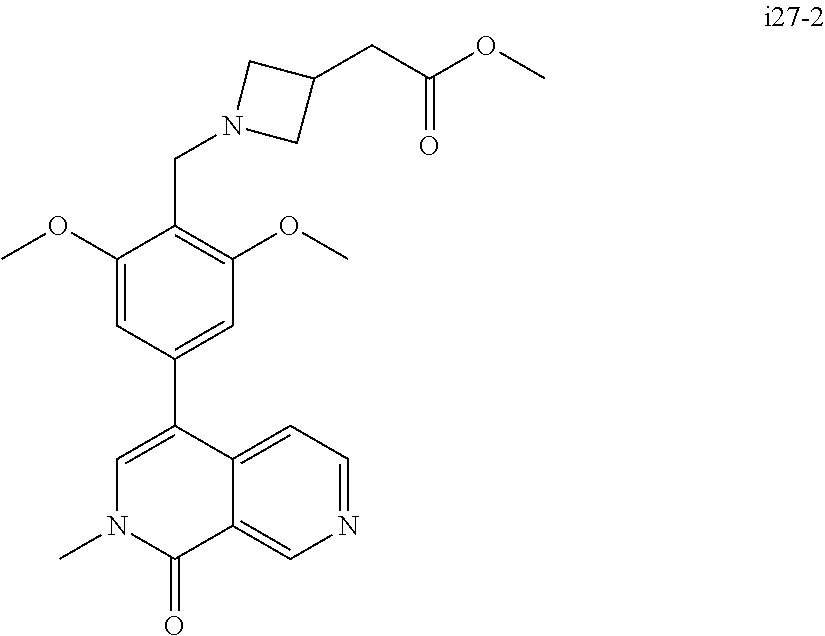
C1=C2C(=CN=C1)C(=O)N(C)C=C2C1=CC(OC)=C(CN2CC(CC(OC)=O)C2)C(OC)=C1
